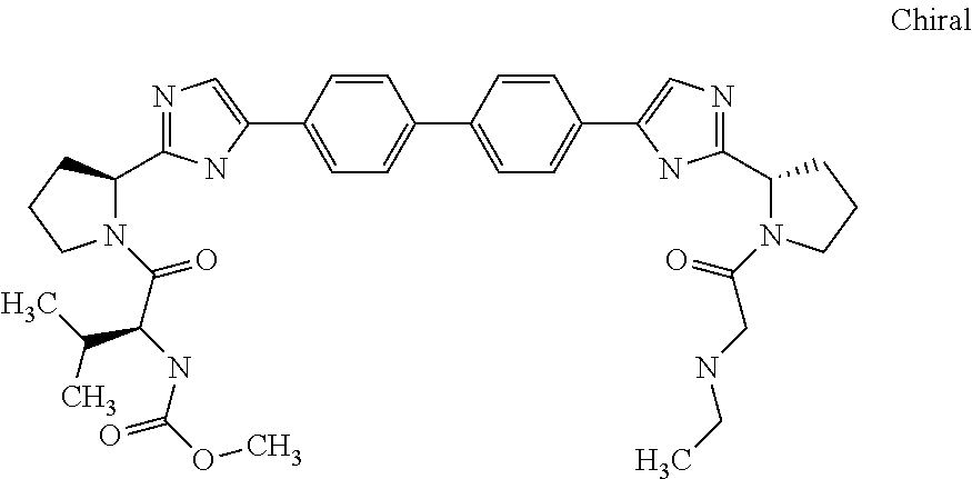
N1(C(C(NC(OC)=O)C(C)C)=O)C(C2=NC=C(C3=CC=C(C4=CC=C(C5=CN=C(C6N(C(CNCC)=O)CCC6)N5)C=C4)C=C3)N2)CCC1
